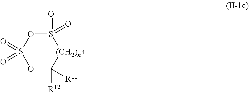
S1(=O)(=O)OS(=O)(=O)OC([R12])([R11])[(CH2)]1
